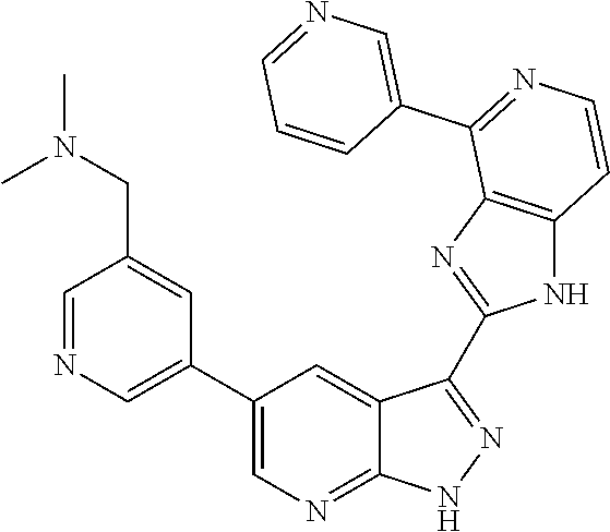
C1=NC=C(C2=CN=C3C(=C2)C(C2=NC4=C(N2)C=CN=C4C2=CN=CC=C2)=NN3)C=C1CN(C)C
